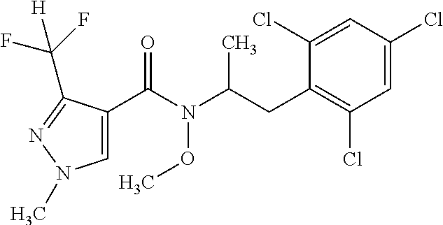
C1=C(Cl)C=C(Cl)C(CC(N(OC)C(C2=CN(C)N=C2C(F)(F)[H])=O)C)=C1Cl
